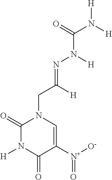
C1(=O)N([H])C(=O)C([N+](=O)[O-])=CN1CC([H])=NN([H])C(N([H])[H])=O
